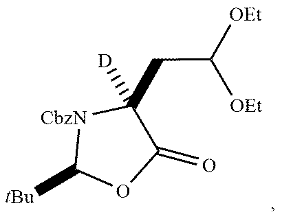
C1(CC([OEt])[OEt])([D])C(=O)OC([tBu])[CbzN]1
